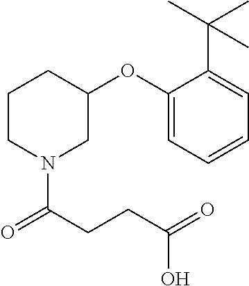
C1CN(C(CCC(=O)O)=O)CC(OC2=CC=CC=C2C(C)(C)C)C1
